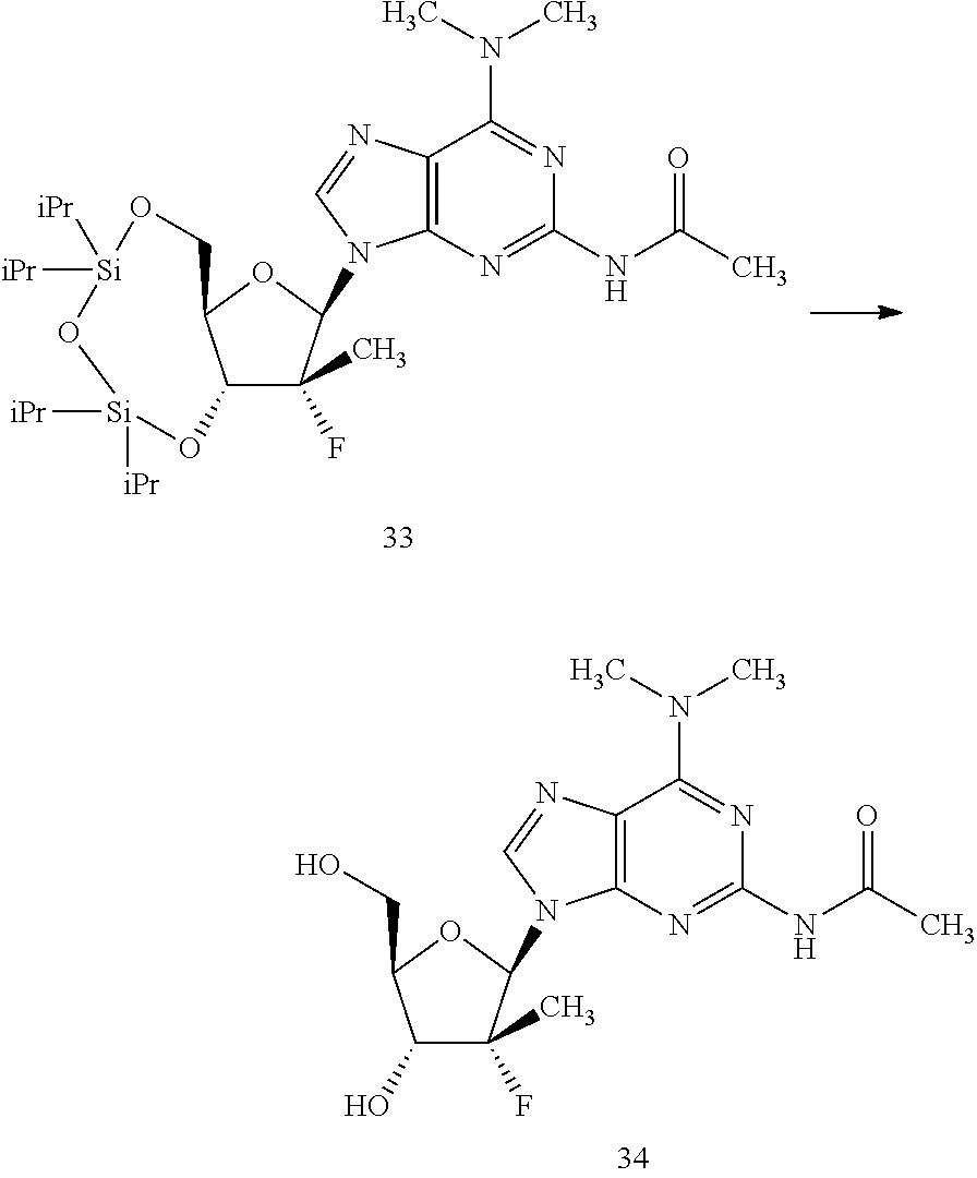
C12C(F)(C)C(N3C4=C(N=C3)C(N(C)C)=NC(NC(C)=O)=N4)OC1CO[Si]([iPr])([iPr])O[Si]([iPr])([iPr])O2.C1(O)C(F)(C)C(N2C3=C(N=C2)C(N(C)C)=NC(NC(C)=O)=N3)OC1CO
